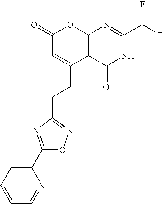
C1(=O)C=C(CCC2=NOC(C3=CC=CC=N3)=N2)C2=C(O1)N=C(C(F)F)NC2=O
